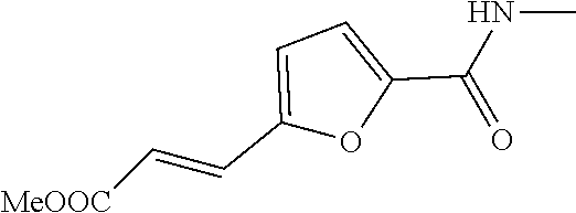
C1(C=C[MeOOC])=CC=C(C(NC)=O)O1
